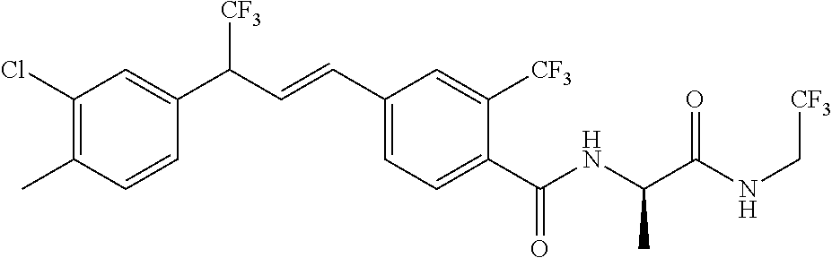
C1(C)=C(Cl)C=C(C(C=CC2=CC=C(C(NC(C(NC[CF3])=O)C)=O)C([CF3])=C2)[CF3])C=C1
